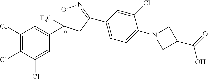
C1(Cl)=C(Cl)C(Cl)=CC(C2([F3C])ON=C(C3=CC=C(N4CC(C(=O)O)C4)C(Cl)=C3)C2)=C1
